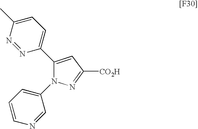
C1(C2=CC=C(C)N=N2)=CC([CO2H])=NN1C1=CC=CN=C1
